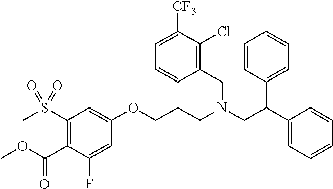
C1=C(F)C(C(OC)=O)=C(S(C)(=O)=O)C=C1OCCCN(CC(C1=CC=CC=C1)C1=CC=CC=C1)CC1=C(Cl)C([CF3])=CC=C1
